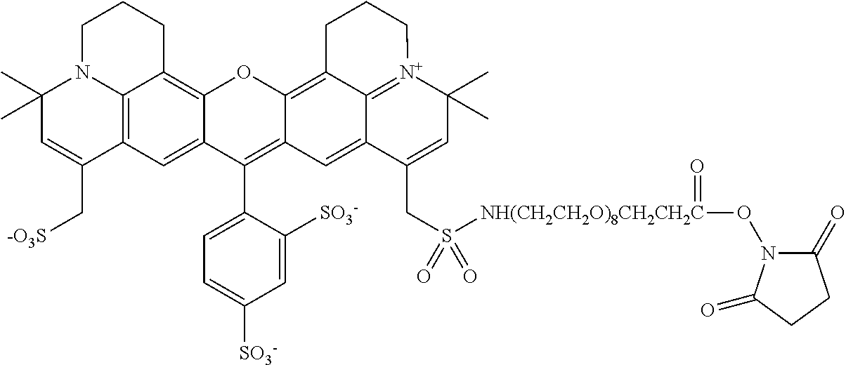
C12=C3C=C4C(=C1CCCN2C(C)(C)C=C3C[-O3S])OC1=C2C3=[N+](C(C)(C)C=C(CS([NH(CH2CH2O)8CH2CH2C](ON5C(=O)CCC5=O)=O)(=O)=O)C3=CC1=C4C1=CC=C([SO3-])C=C1[SO3-])CCC2
